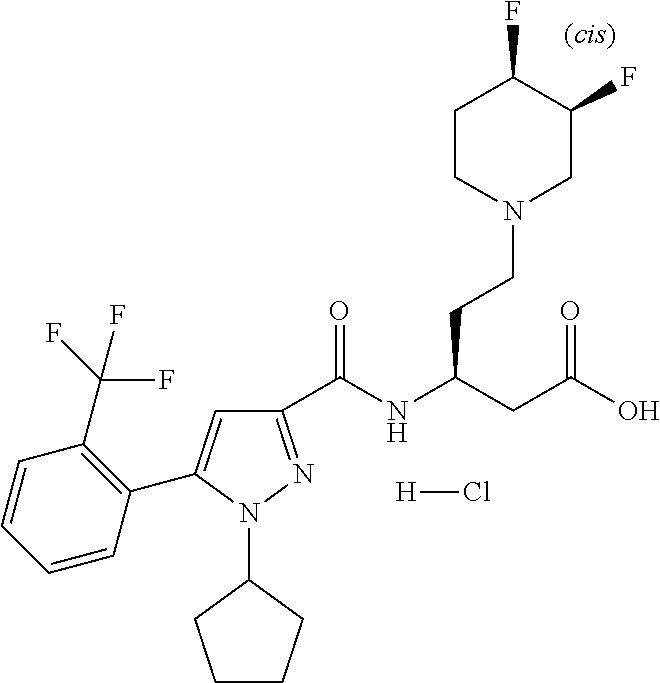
C1(C(NC(CC(O)=O)CCN2CC(F)C(F)CC2)=O)=NN(C2CCCC2)C(C2=C(C(F)(F)F)C=CC=C2)=C1.[H]Cl
